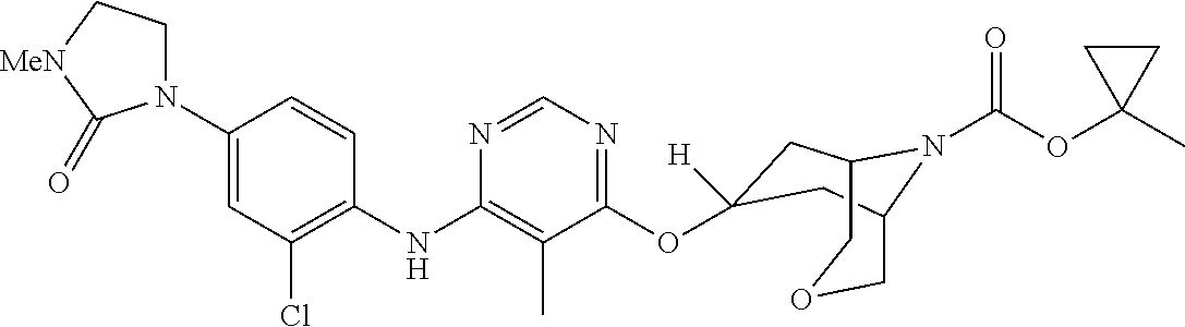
C1(N2CC[MeN]C2=O)=CC(Cl)=C(NC2=C(C)C(OC3([H])CC4N(C(OC5(C)CC5)=O)C(COC4)C3)=NC=N2)C=C1
